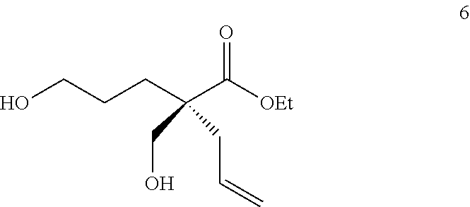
OCCCC(C([OEt])=O)(CO)CC=C
